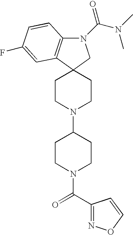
N1(C(N(C)C)=O)C2=C(C3(C1)CCN(C1CCN(C(C4=NOC=C4)=O)CC1)CC3)C=C(F)C=C2
